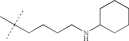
C(CCCCNC1CCCCC1)(C)(C)C
